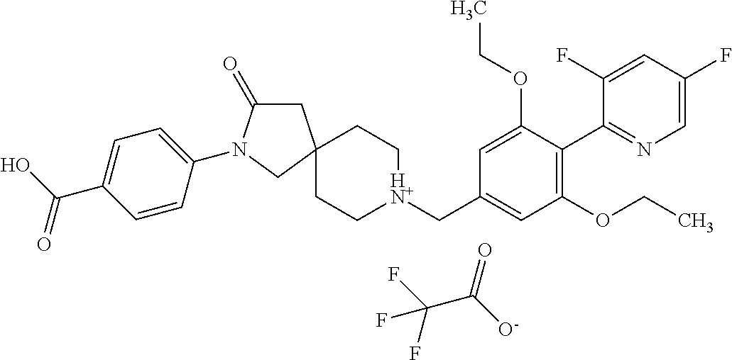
C1C[HN+](CC2=CC(OCC)=C(C3=NC=C(F)C=C3F)C(OCC)=C2)CCC12CC(=O)N(C1=CC=C(C(O)=O)C=C1)C2.C(C([O-])=O)(F)(F)F
